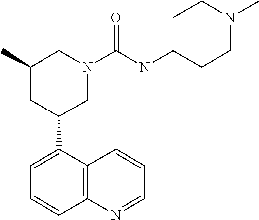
C1(C2CN(C(NC3CCN(C)CC3)=O)CC(C)C2)=CC=CC2=C1C=CC=N2
